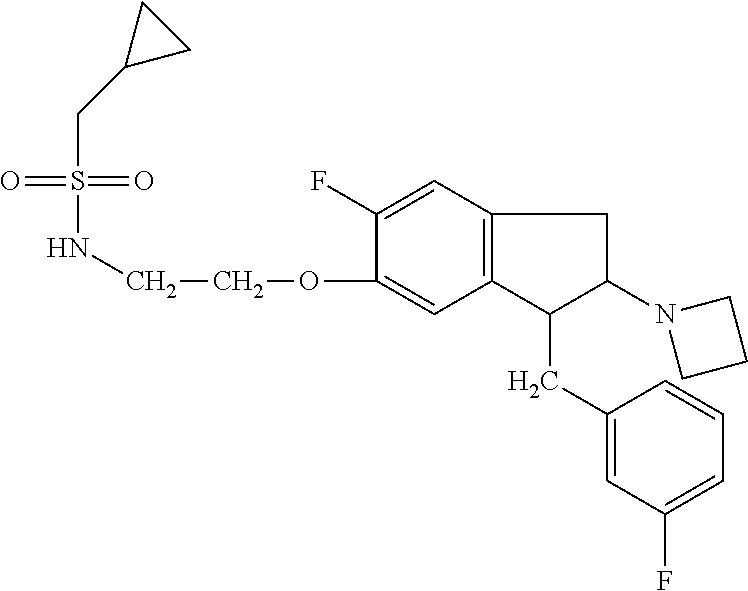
O=S(=O)(CC1CC1)NCCOC1=CC2=C(C=C1F)CC(N1CCC1)C2CC1=CC(F)=CC=C1
